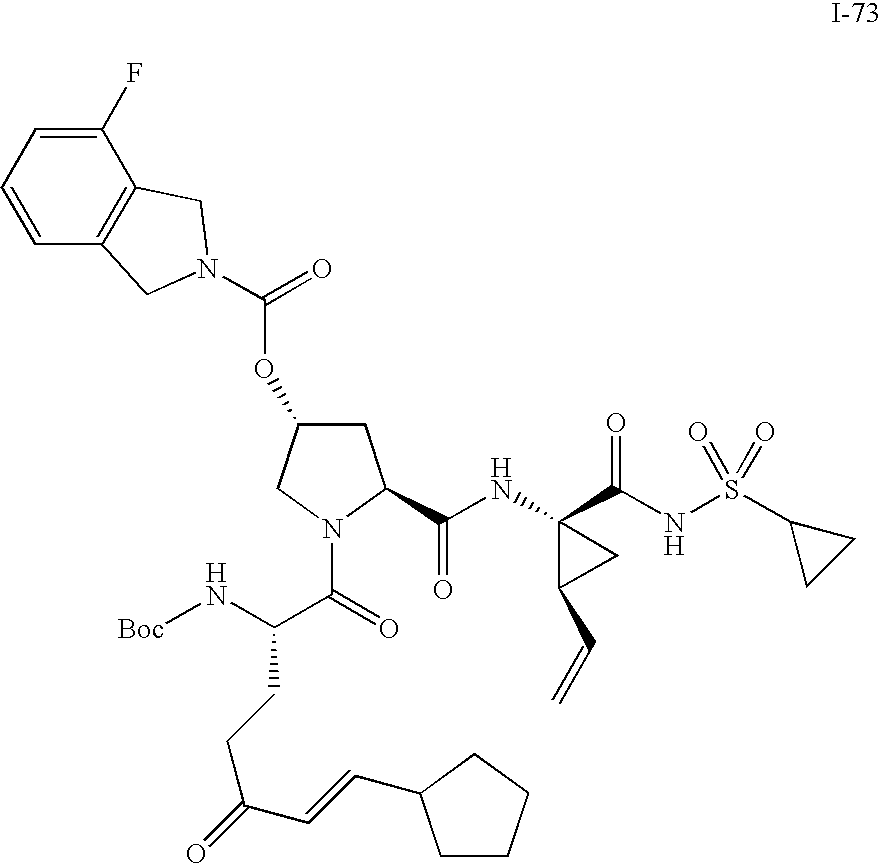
C1(F)=CC=CC2=C1CN(C(=O)OC1CC(C(NC3(C(NS(C4CC4)(=O)=O)=O)CC3C=C)=O)N(C(=O)C(N[Boc])CCC(=O)C=CC3CCCC3)C1)C2
